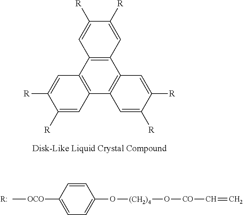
C12=C(C3=C(C4=C1C=C([R])C([R])=C4)C=C([R])C([R])=C3)C=C([R])C([R])=C2.C1=CC([OCO]C)=CC=C1O[(CH2)4]O[CO]C=C.[R:]
